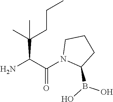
NC(C(N1C(B(O)O)CCC1)=O)C(C)(CCC)C
